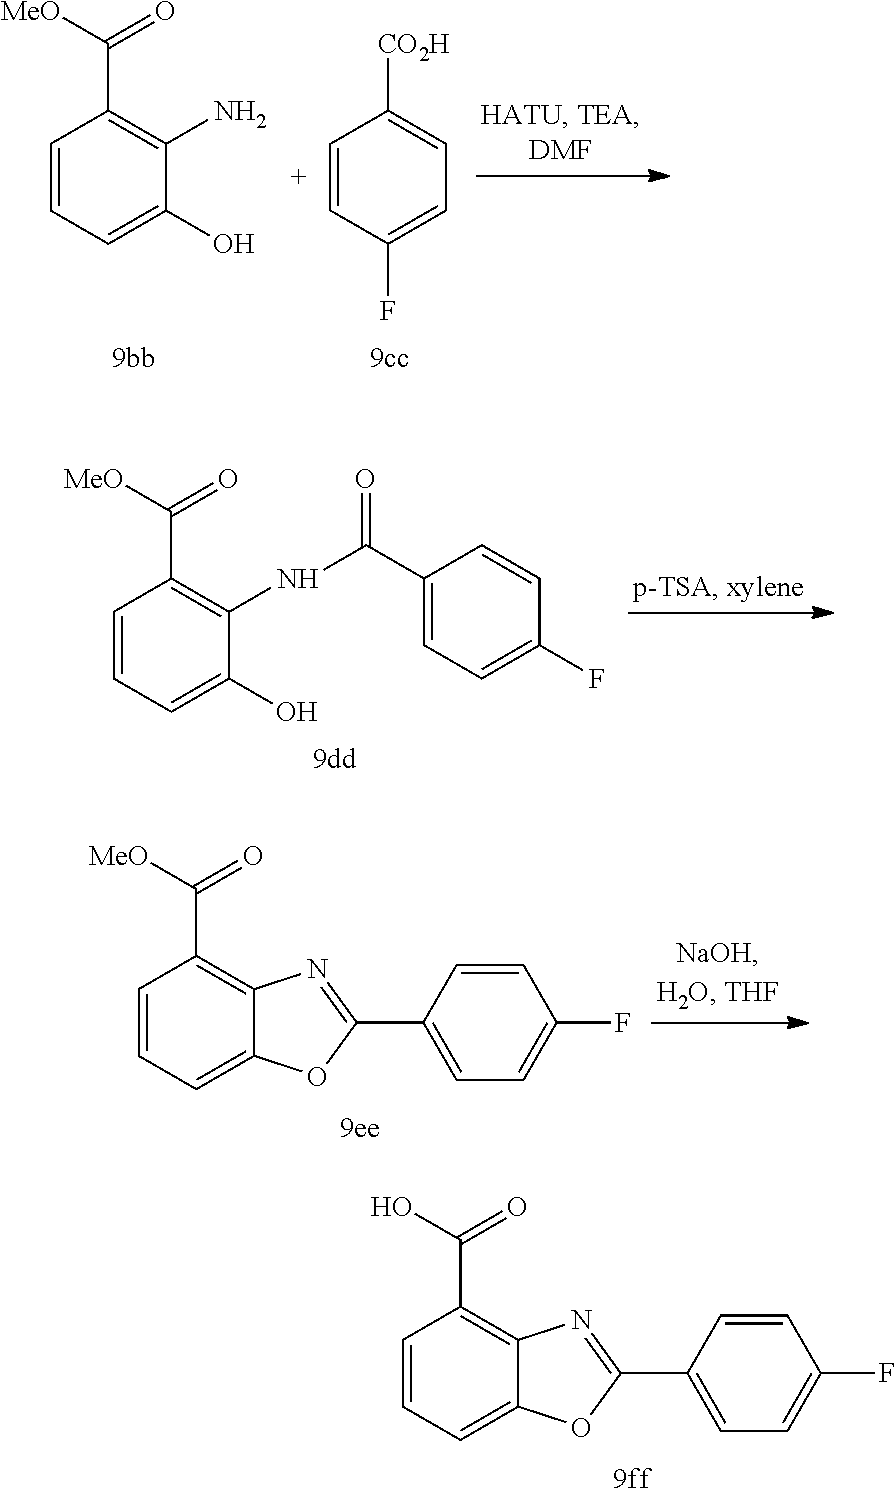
C1=CC=C(O)C(N)=C1C([MeO])=O.C1=CC(F)=CC=C1[CO2H].C1=CC=C(O)C(NC(=O)C2=CC=C(F)C=C2)=C1C([MeO])=O.C1=CC=C2C(=C1C([MeO])=O)N=C(C1=CC=C(F)C=C1)O2.C1=CC=C2C(=C1C(O)=O)N=C(C1=CC=C(F)C=C1)O2
